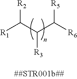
[R1]C(C(C([R6])[R5])[R3])[R2]
